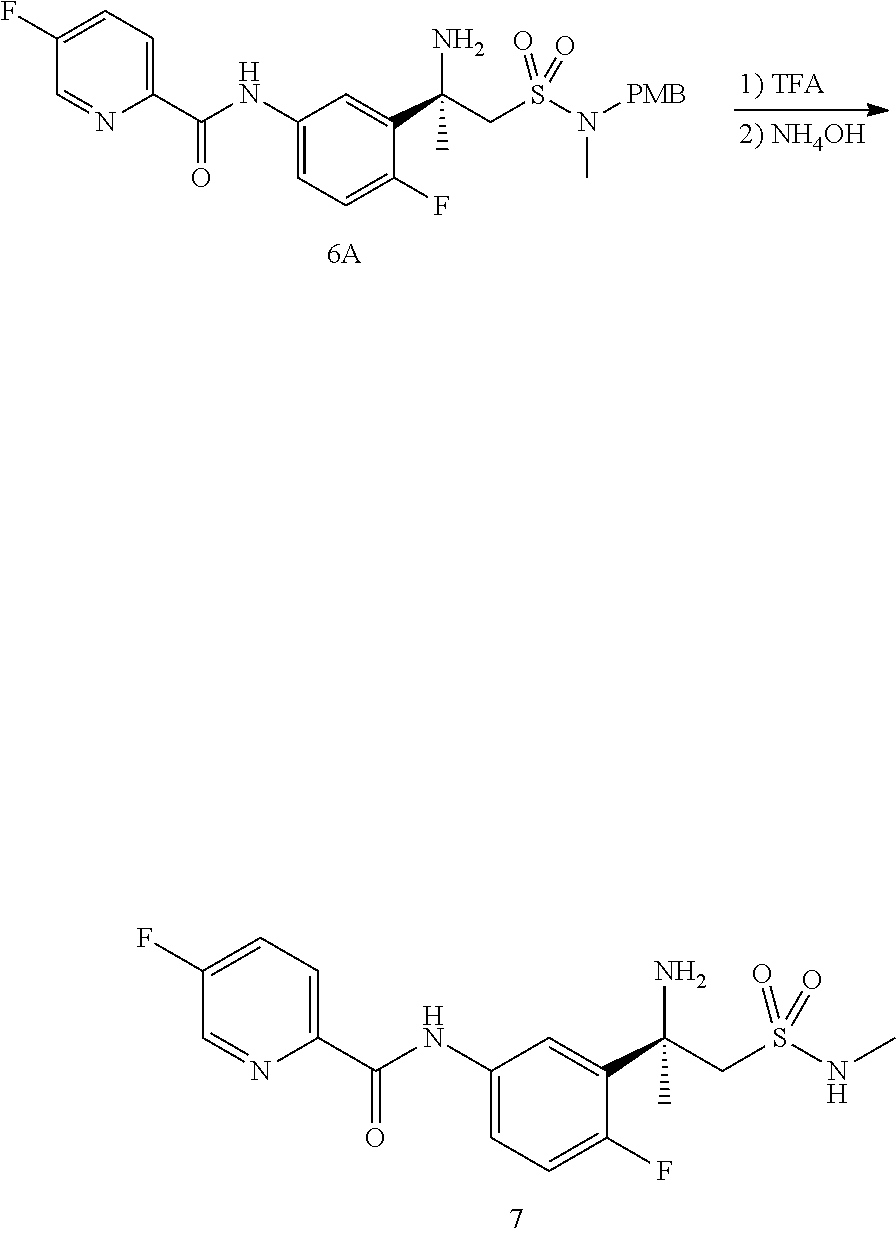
C1(NC(=O)C2=CC=C(F)C=N2)=CC=C(F)C(C(CS(NC)(=O)=O)(N)C)=C1.C1(NC(=O)C2=CC=C(F)C=N2)=CC=C(F)C(C(CS(N(C)[PMB])(=O)=O)(N)C)=C1
